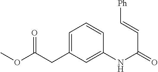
C1=C(CC(OC)=O)C=C(NC(C=C[Ph])=O)C=C1
